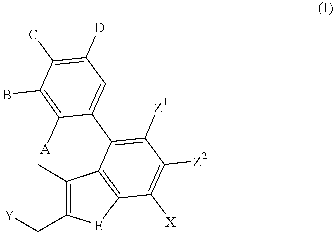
C1(C)=C(C[Y])[E]C2=C1C(C1=CC([D])=C(C)C(B)=C1[A])=C([Z1])C([Z2])=C2[X]
